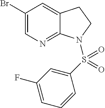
BrC1=CN=C2C(=C1)CCN2S(C1=CC(F)=CC=C1)(=O)=O
